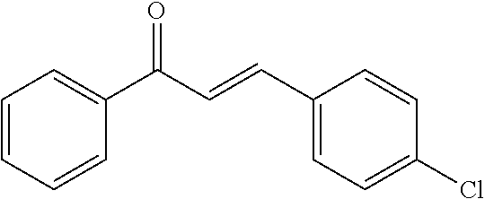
C1=CC=CC(C(C=CC2=CC=C(Cl)C=C2)=O)=C1
